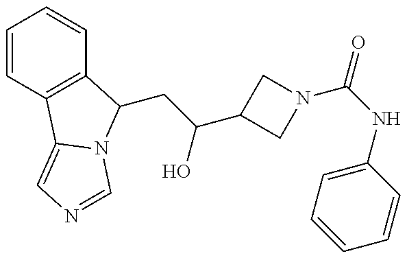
C1=CC2=C(C=C1)C(CC(C1CN(C(=O)NC3=CC=CC=C3)C1)O)N1C2=CN=C1
